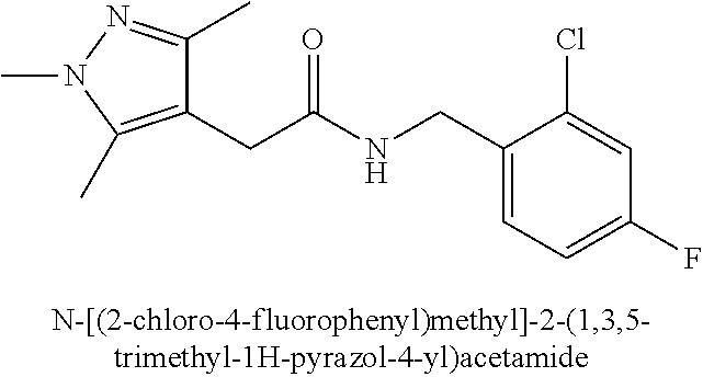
C1=C(F)C=C(Cl)C(CNC(CC2=C(C)N(C)N=C2C)=O)=C1
